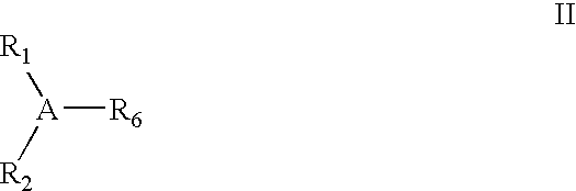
[A]([R6])([R1])[R2]
